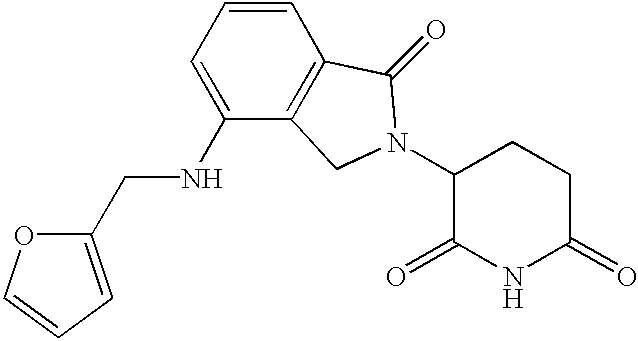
C1(=O)CCC(N2CC3=C(C=CC=C3NCC3=CC=CO3)C2=O)C(=O)N1
